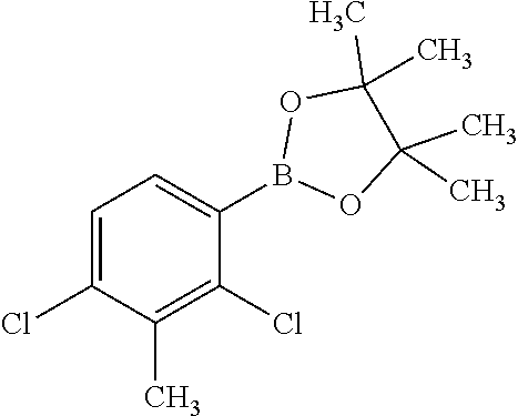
C1=C(Cl)C(C)=C(Cl)C(B2OC(C)(C)C(C)(C)O2)=C1
